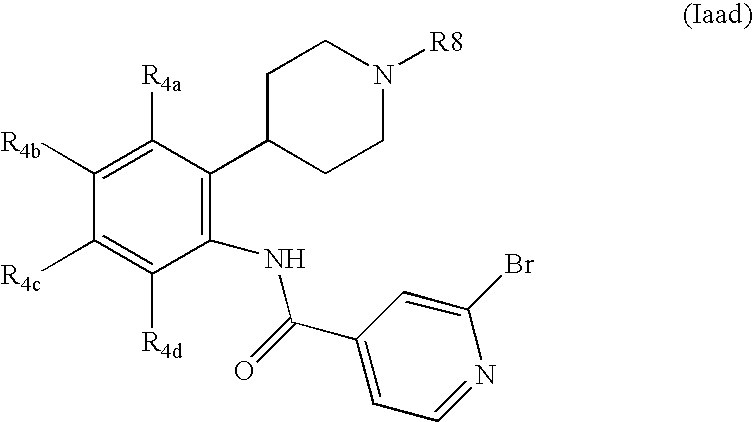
C1([R4b])=C([R4a])C(C2CCN([R8])CC2)=C(NC(C2=CC=NC(Br)=C2)=O)C([R4d])=C1[R4c]
